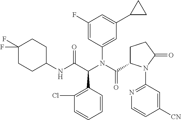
C1(Cl)=C(C(C(NC2CCC(F)(F)CC2)=O)N(C(=O)C2CCC(=O)N2C2=NC=CC([CN])=C2)C2=CC(C3CC3)=CC(F)=C2)C=CC=C1
